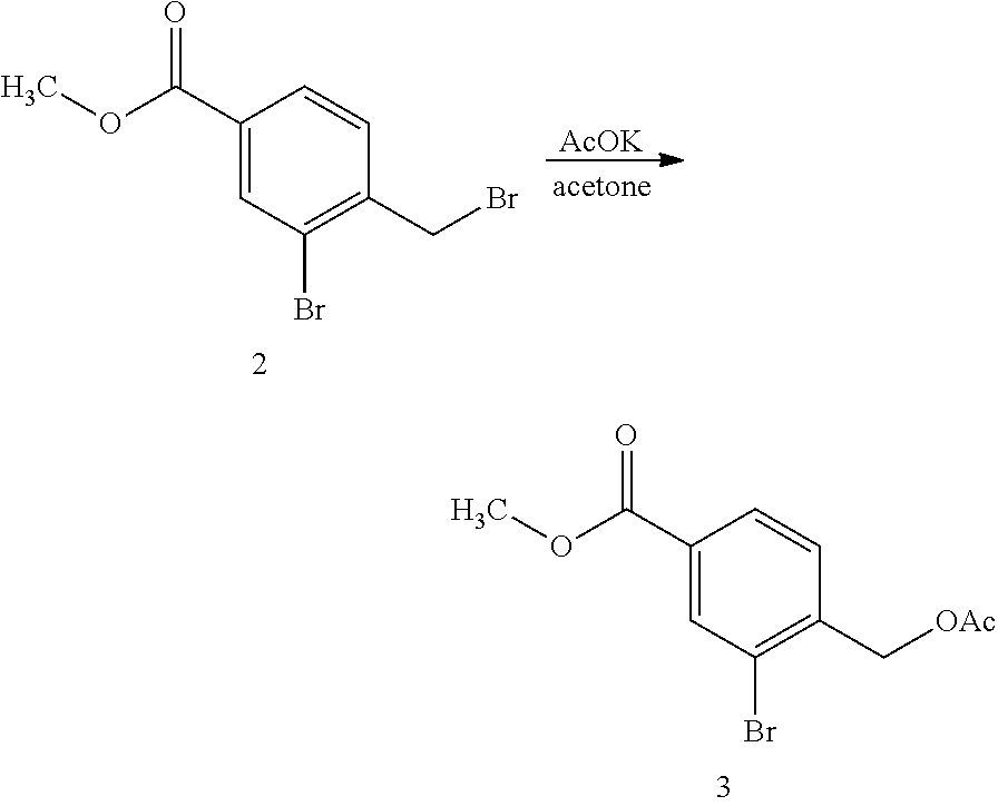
C1(C(OC)=O)=CC(Br)=C(C[OAc])C=C1.C1(C(OC)=O)=CC(Br)=C(CBr)C=C1.[AcOK]
